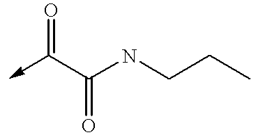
C<-C(C(NCCC)=O)=O
